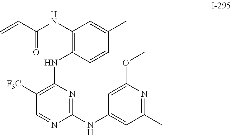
C1([F3C])=C(NC2=C(NC(C=C)=O)C=C(C)C=C2)N=C([N H]C2=CC(C)=NC(OC)=C2)N=C1
